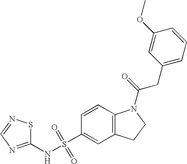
C1=CC2=C(C=C1S(NC1=NC=NS1)(=O)=O)CCN2C(=O)CC1=CC=CC(OC)=C1
